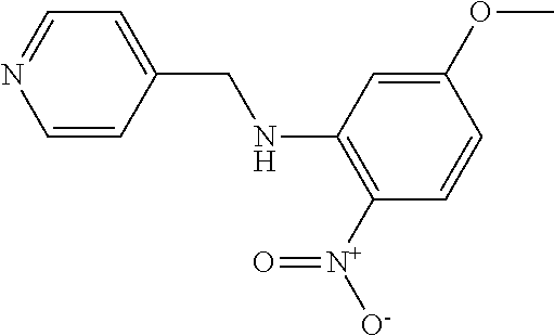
C1(OC)=CC(NCC2=CC=NC=C2)=C([N+]([O-])=O)C=C1
